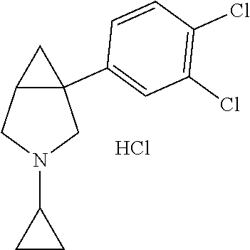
C12C(C3=CC(Cl)=C(Cl)C=C3)(CN(C3CC3)C1)C2.Cl
